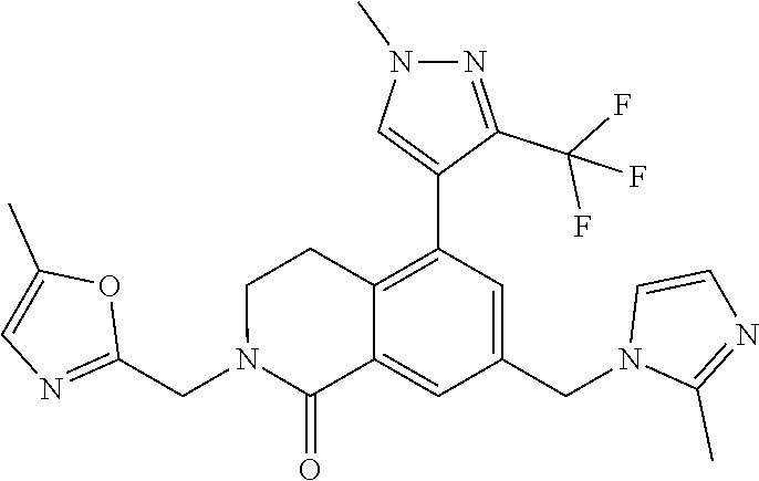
C1(CN2C(=O)C3=CC(CN4C(C)=NC=C4)=CC(C4=CN(C)N=C4C(F)(F)F)=C3CC2)=NC=C(C)O1
